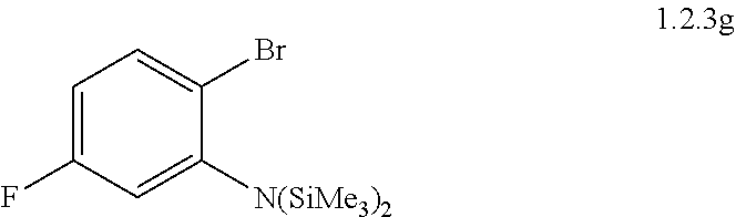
C1=C(F)C=C([N(SiMe3)2])C(Br)=C1
